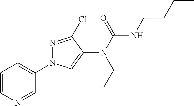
C1=CN=CC(N2N=C(Cl)C(N(C(=O)NCCCC)CC)=C2)=C1
